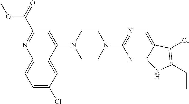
C1=C(Cl)C=C2C(=C1)N=C(C(OC)=O)C=C2N1CCN(C2=NC=C3C(=N2)NC(CC)=C3Cl)CC1
